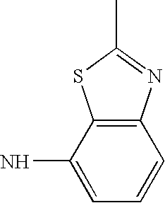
C12=C(C(N)=CC=C1)SC(C)=N2
